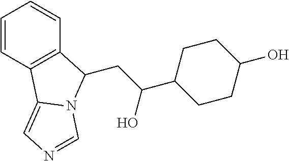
C1=CC2=C(C=C1)C(CC(C1CCC(O)CC1)O)N1C2=CN=C1
